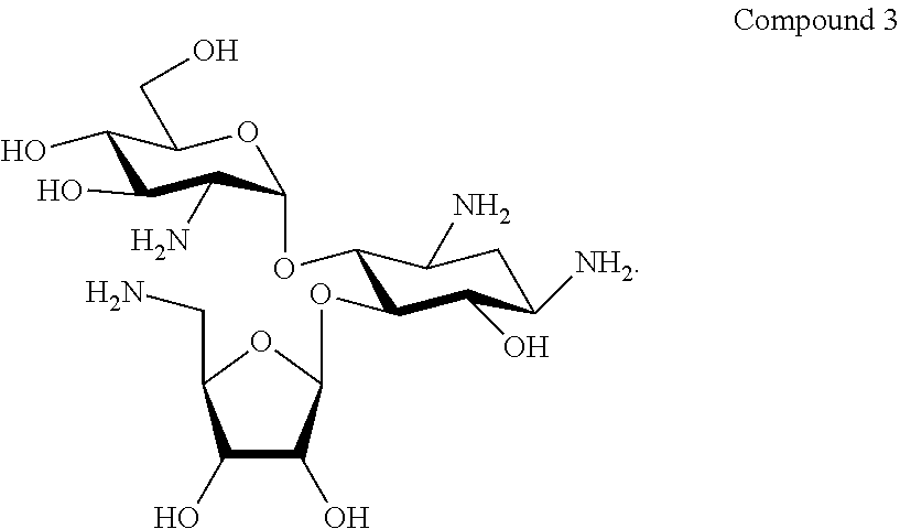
C1(O)C(O)C(N)C(OC2C(OC3C(O)C(O)C(CN)O3)C(O)C([NH2])CC2N)OC1CO
